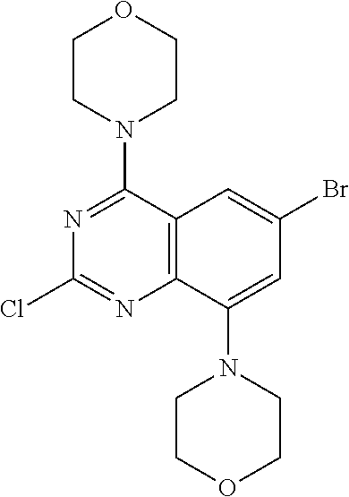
C1CN(C2=NC(Cl)=NC3=C2C=C(Br)C=C3N2CCOCC2)CCO1
